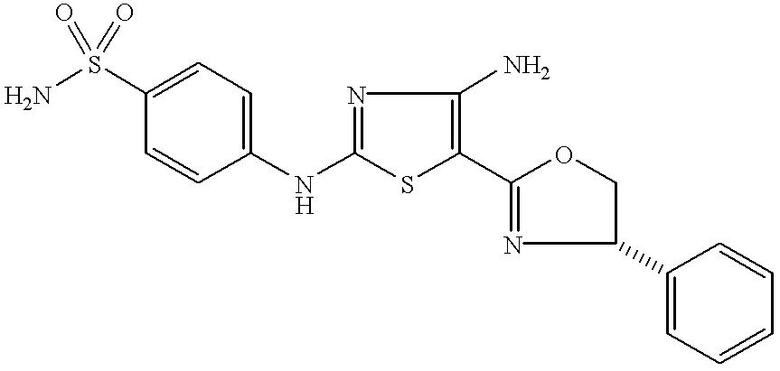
C1(NC2=CC=C(S(=O)(=O)N)C=C2)=NC(N)=C(C2=NC(C3=CC=CC=C3)CO2)S1
